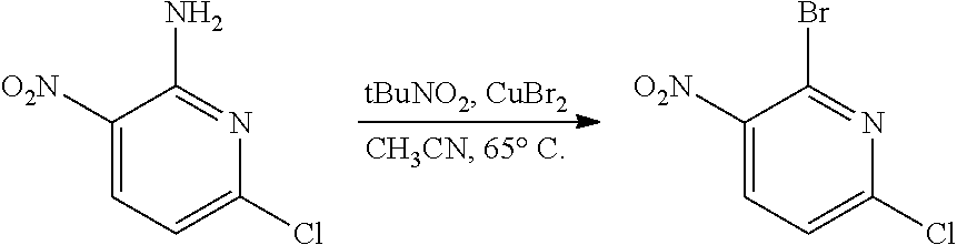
C1([O2N])=CC=C(Cl)N=C1N.C1([O2N])=CC=C(Cl)N=C1Br
